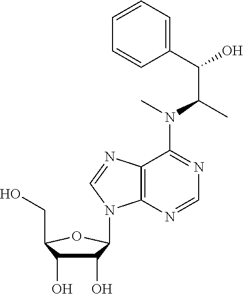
C1(O)C(O)C(CO)OC1N1C2=C(N=C1)C(N(C(C)C(C1=CC=CC=C1)O)C)=NC=N2
